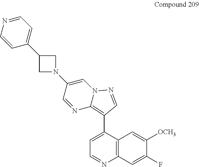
N1(C2=CN3C(=C(C4=CC=NC5=C4C=C([OCH3])C(F)=C5)C=N3)N=C2)CC(C2=CC=NC=C2)C1
